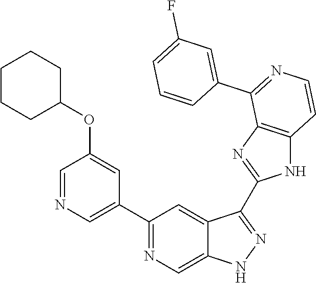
C1(C2=NC=C3C(=C2)C(C2=NC4=C(N2)C=CN=C4C2=CC(F)=CC=C2)=NN3)=CN=CC(OC2CCCCC2)=C1
